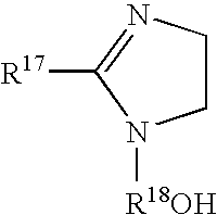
N1([R18OH])CCN=C1[R17]
